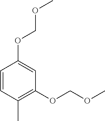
C1=CC(C)=C(OCOC)C=C1OCOC
